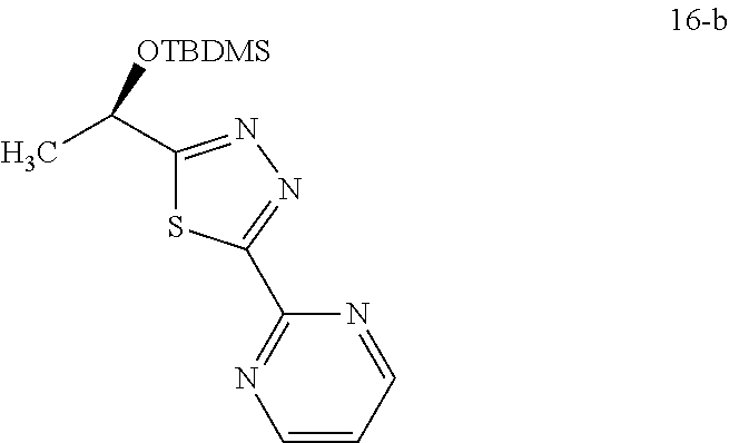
C1(C(C)[OTBDMS])=NN=C(C2=NC=CC=N2)S1
